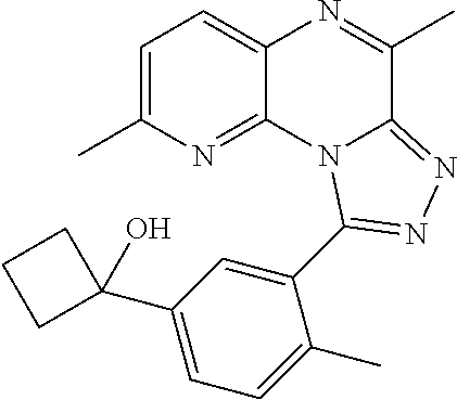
C1=C(C)N=C2C(=C1)N=C(C)C1=NN=C(C3=CC(C4(O)CCC4)=CC=C3C)N21
